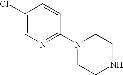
C1(Cl)=CN=C(N2CCNCC2)C=C1
